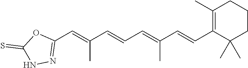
C1(C=C(C=CC=C(C=CC2=C(C)CCCC2(C)C)C)C)=NNC(=S)O1
